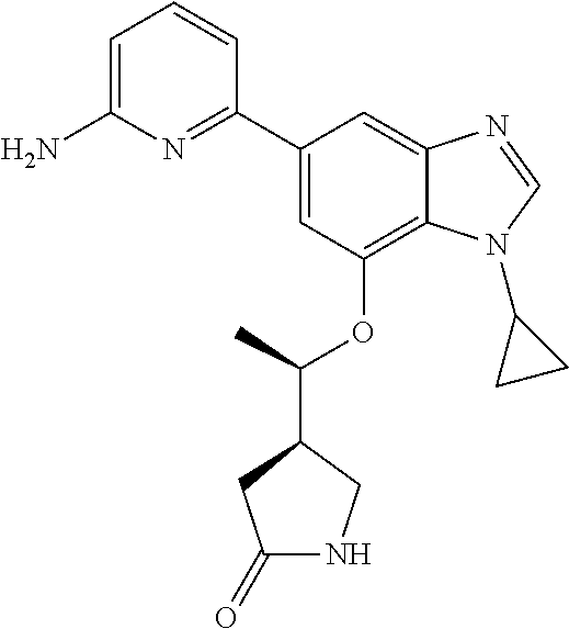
C1(C2=NC(N)=CC=C2)=CC(OC(C2CC(=O)NC2)C)=C2C(=C1)N=CN2C1CC1
